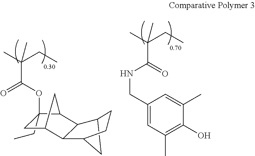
C1(CC)(OC(=O)C(C)(CC)C)CC2C3C(C4CC3CC4)C1C2.C(NC(=O)C(C)(CC)C)C1=CC(C)=C(O)C(C)=C1
